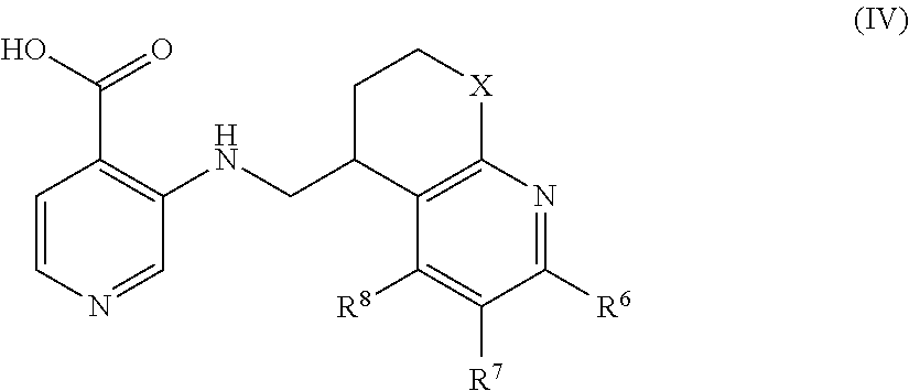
C1([R8])=C([R7])C([R6])=NC2=C1C(CNC1=C(C(O)=O)C=CN=C1)CC[X]2
